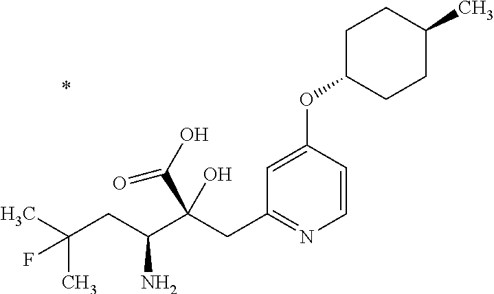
C1=CC(OC2CCC(C)CC2)=CC(CC(C(CC(C)(C)F)N)(C(O)=O)O)=N1
